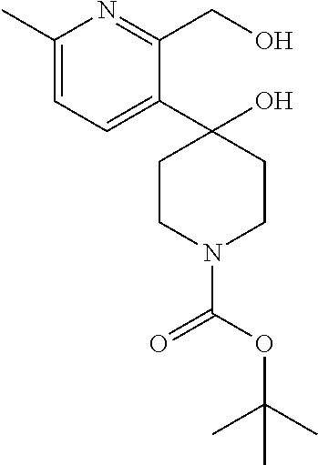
C1(C)=CC=C(C2(O)CCN(C(=O)OC(C)(C)C)CC2)C(CO)=N1
